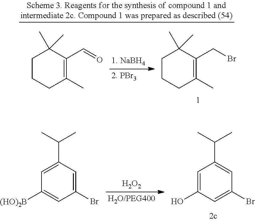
C1(C(C)C)=CC([(HO)2B])=CC(Br)=C1.[H2O/PEG400].[H2O2].C1(C(C)C)=CC(Br)=CC(O)=C1.C1CCC(C)=C(C=O)C1(C)C.C1CCC(C)=C(CBr)C1(C)C
